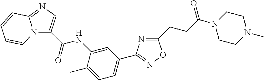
C1(CCC(N2CCN(C)CC2)=O)=NC(C2=CC=C(C)C(NC(=O)C3=CN=C4N3C=CC=C4)=C2)=NO1
